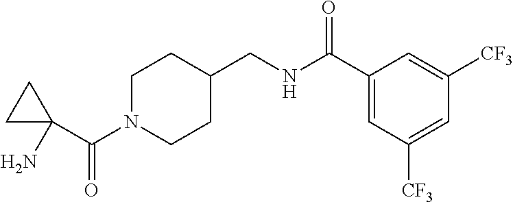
C(N1CCC(CNC(C2=CC([CF3])=CC([CF3])=C2)=O)CC1)(C1(N)CC1)=O
